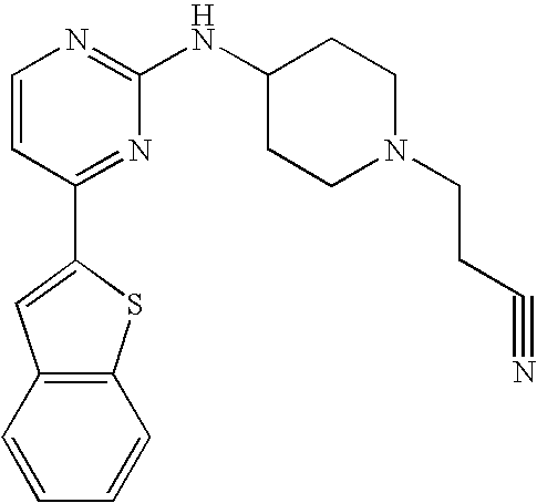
C1=CC(C2=CC3=C(S2)C=CC=C3)=NC(NC2CCN(CCC#N)CC2)=N1
